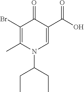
C1(Br)=C(C)N(C(CC)CC)C=C(C(O)=O)C1=O
